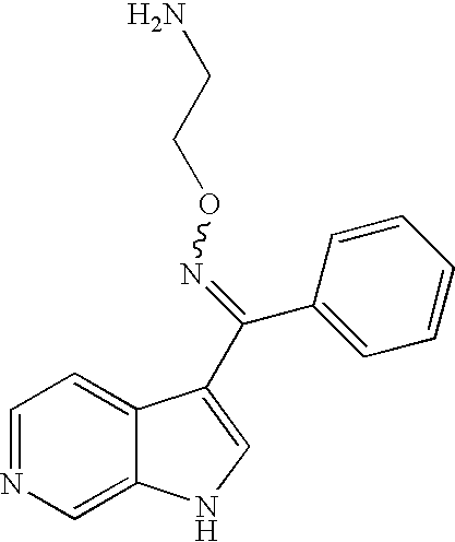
C1=NC=C2C(=C1)C(C(C1=CC=CC=C1)=NOCCN)=CN2
